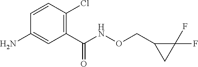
C1(C(NOCC2CC2(F)F)=O)=C(Cl)C=CC(N)=C1
